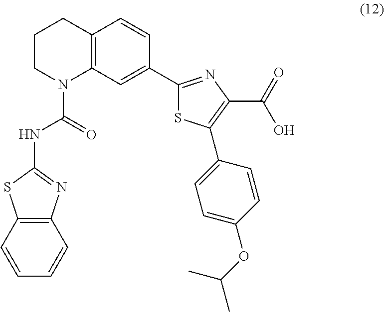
C12=C(C=C(C3=NC(C(=O)O)=C(C4=CC=C(OC(C)C)C=C4)S3)C=C1)N(C(=O)NC1=NC3=C(S1)C=CC=C3)CCC2
